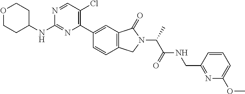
O1CCC(NC2=NC(C3=CC4=C(C=C3)CN(C(C(NCC3=NC(OC)=CC=C3)=O)C)C4=O)=C(Cl)C=N2)CC1
